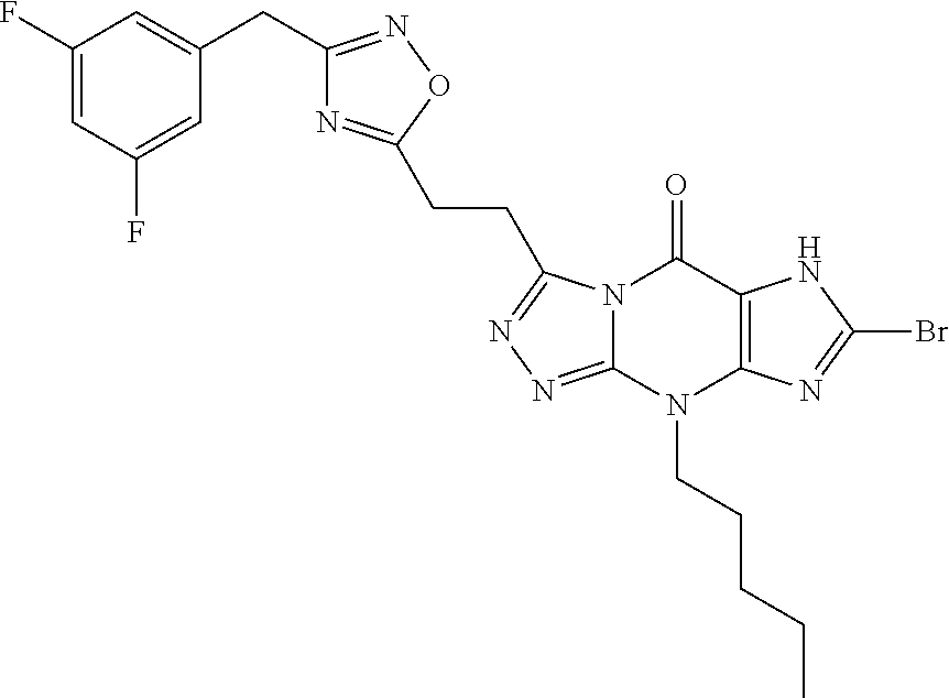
C1(F)=CC(F)=CC(CC2=NOC(CCC3=NN=C4N3C(=O)C3=C(N4CCCCC)N=C(Br)N3)=N2)=C1
